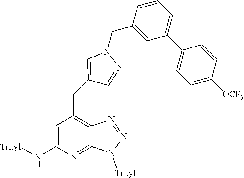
C1=C(N[Trityl])N=C2C(=C1CC1=CN(CC3=CC(C4=CC=C([OCF3])C=C4)=CC=C3)N=C1)N=NN2[Trityl]
